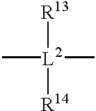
C[L2](C)([R14])[R13]
